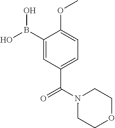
C1(B(O)O)=CC(C(=O)N2CCOCC2)=CC=C1OC
